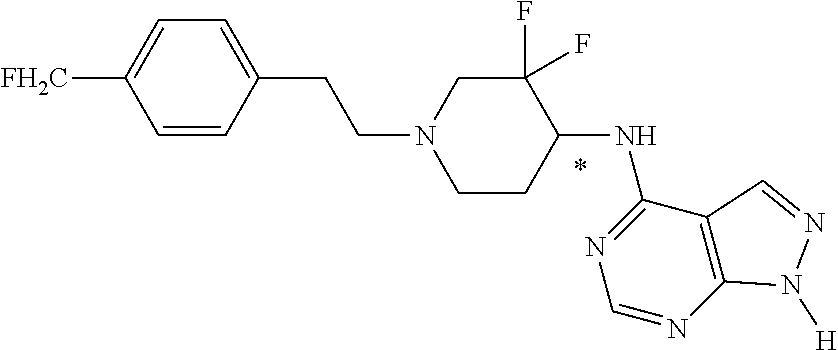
C1=CC(CCN2CCC(NC3=NC=NC4=C3C=NN4[H])C(F)(F)C2)=CC=C1[FH2C]
